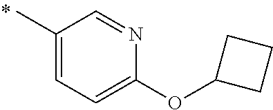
C1(C)=CC=C(OC2CCC2)N=C1
